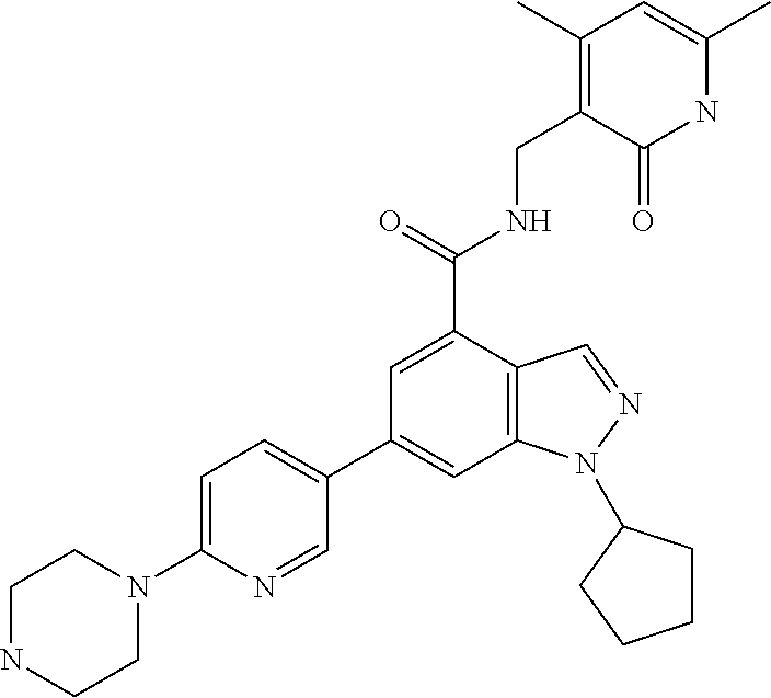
C1(C2=CC=C(N3CCNCC3)N=C2)=CC2=C(C(C(=O)NCC3=C(C)C=C(C)NC3=O)=C1)C=NN2C1CCCC1
